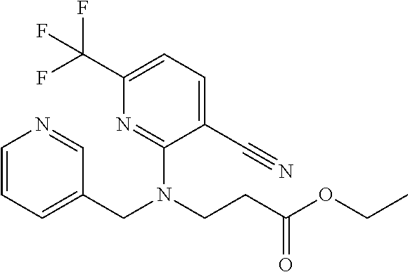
C1=C(C#N)C(N(CCC(OCC)=O)CC2=CC=CN=C2)=NC(C(F)(F)F)=C1
